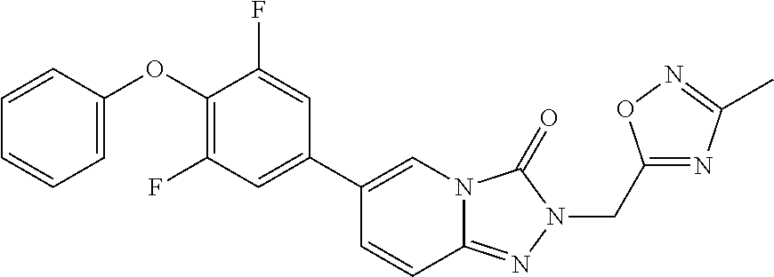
C1(C2=CC(F)=C(OC3=CC=CC=C3)C(F)=C2)=CN2C(=NN(CC3=NC(C)=NO3)C2=O)C=C1
